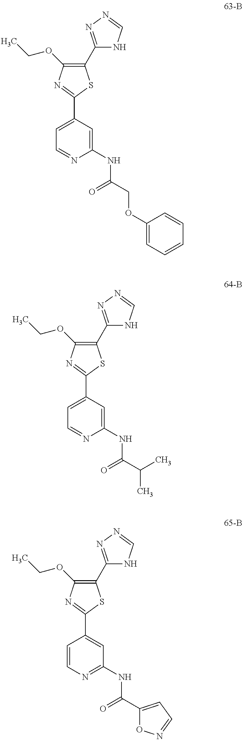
C1(C2=NN=CN2)=C(OCC)N=C(C2=CC=NC(NC(=O)COC3=CC=CC=C3)=C2)S1.C1(C2=NN=CN2)=C(OCC)N=C(C2=CC=NC(NC(=O)C(C)C)=C2)S1.C1(C2=NN=CN2)=C(OCC)N=C(C2=CC(NC(=O)C3=CC=NO3)=NC=C2)S1
